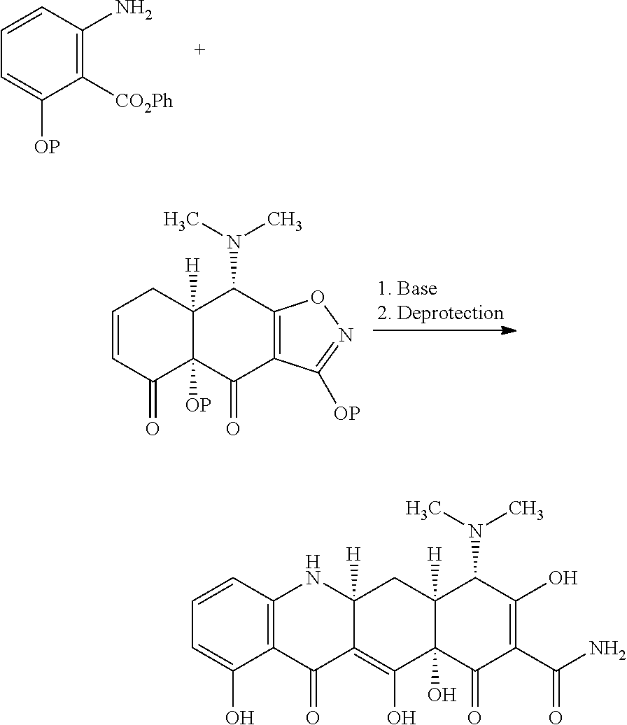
C1([CO2Ph])=C(N)C=CC=C1[OP].C1=CC(=O)C2([OP])C([H])(C1)C(N(C)C)C1=C(C2=O)C([OP])=NO1.C12=C(C=CC=C1O)NC1([H])C(=C(O)C3(O)C([H])(C1)C(N(C)C)C(O)=C(C(N)=O)C3=O)C2=O
